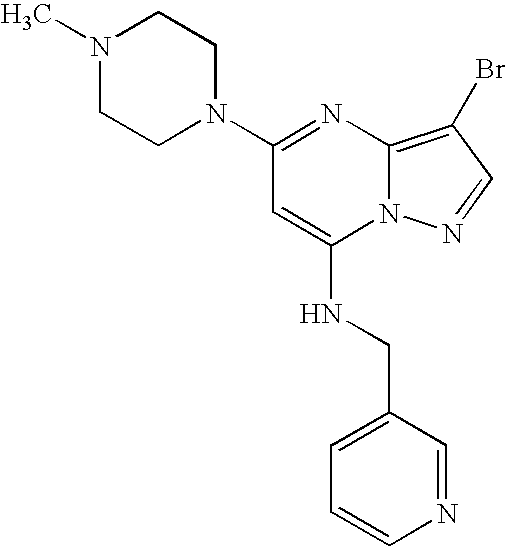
C1=CN=CC(CNC2=CC(N3CCN(C)CC3)=NC3=C(Br)C=NN23)=C1
